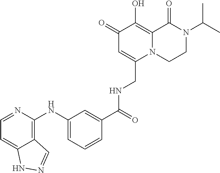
C1(NC2=C3C(=CC=N2)NN=C3)=CC=CC(C(=O)NCC2=CC(=O)C(O)=C3N2CCN(C(C)C)C3=O)=C1
